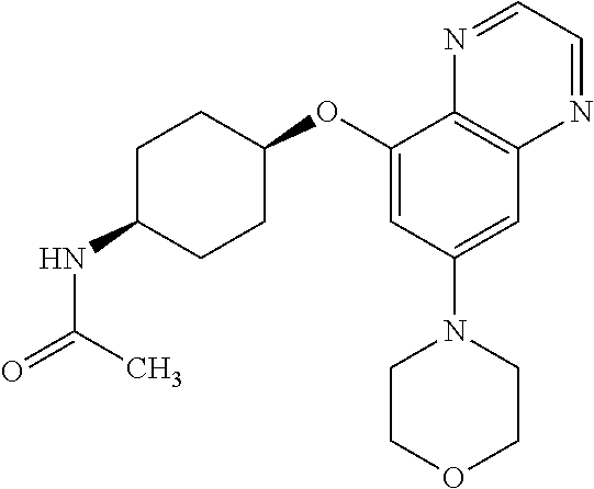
C1(OC2CCC(NC(=O)C)CC2)=CC(N2CCOCC2)=CC2=C1N=CC=N2
